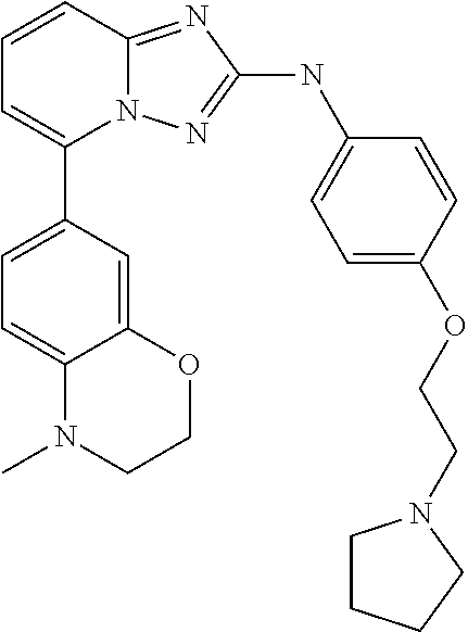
C1=CC2=NC(NC3=CC=C(OCCN4CCCC4)C=C3)=NN2C(C2=CC=C3C(=C2)OCCN3C)=C1
